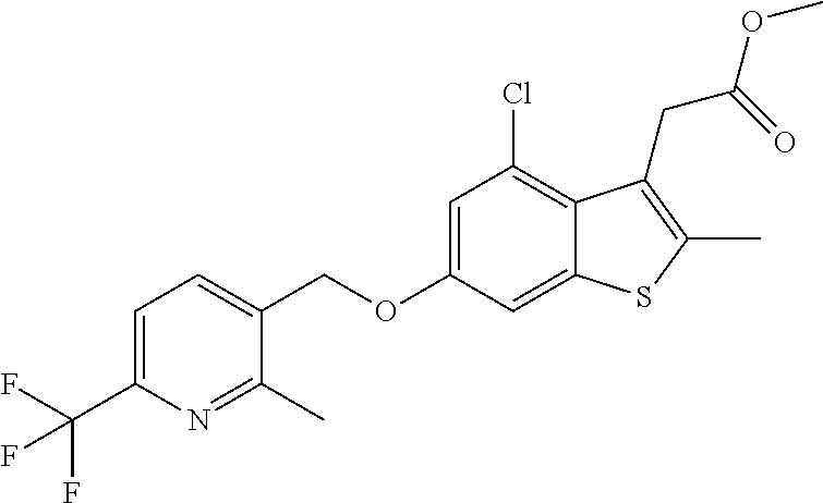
C1=C(C(F)(F)F)N=C(C)C(COC2=CC(Cl)=C3C(=C2)SC(C)=C3CC(OC)=O)=C1
